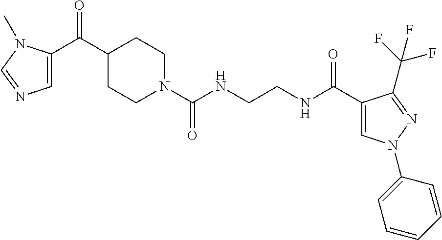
C1(C(=O)C2=CN=CN2C)CCN(C(NCCNC(C2=CN(C3=CC=CC=C3)N=C2C(F)(F)F)=O)=O)CC1
